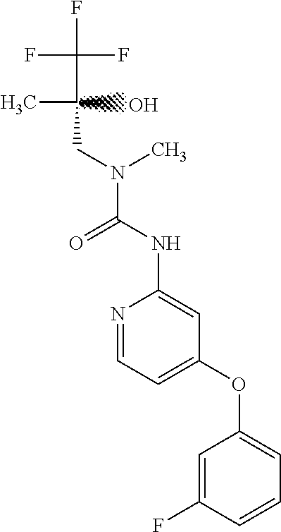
FC(C(CN(C(NC1=CC(OC2=CC=CC(F)=C2)=CC=N1)=O)C)C)(F)F.O
